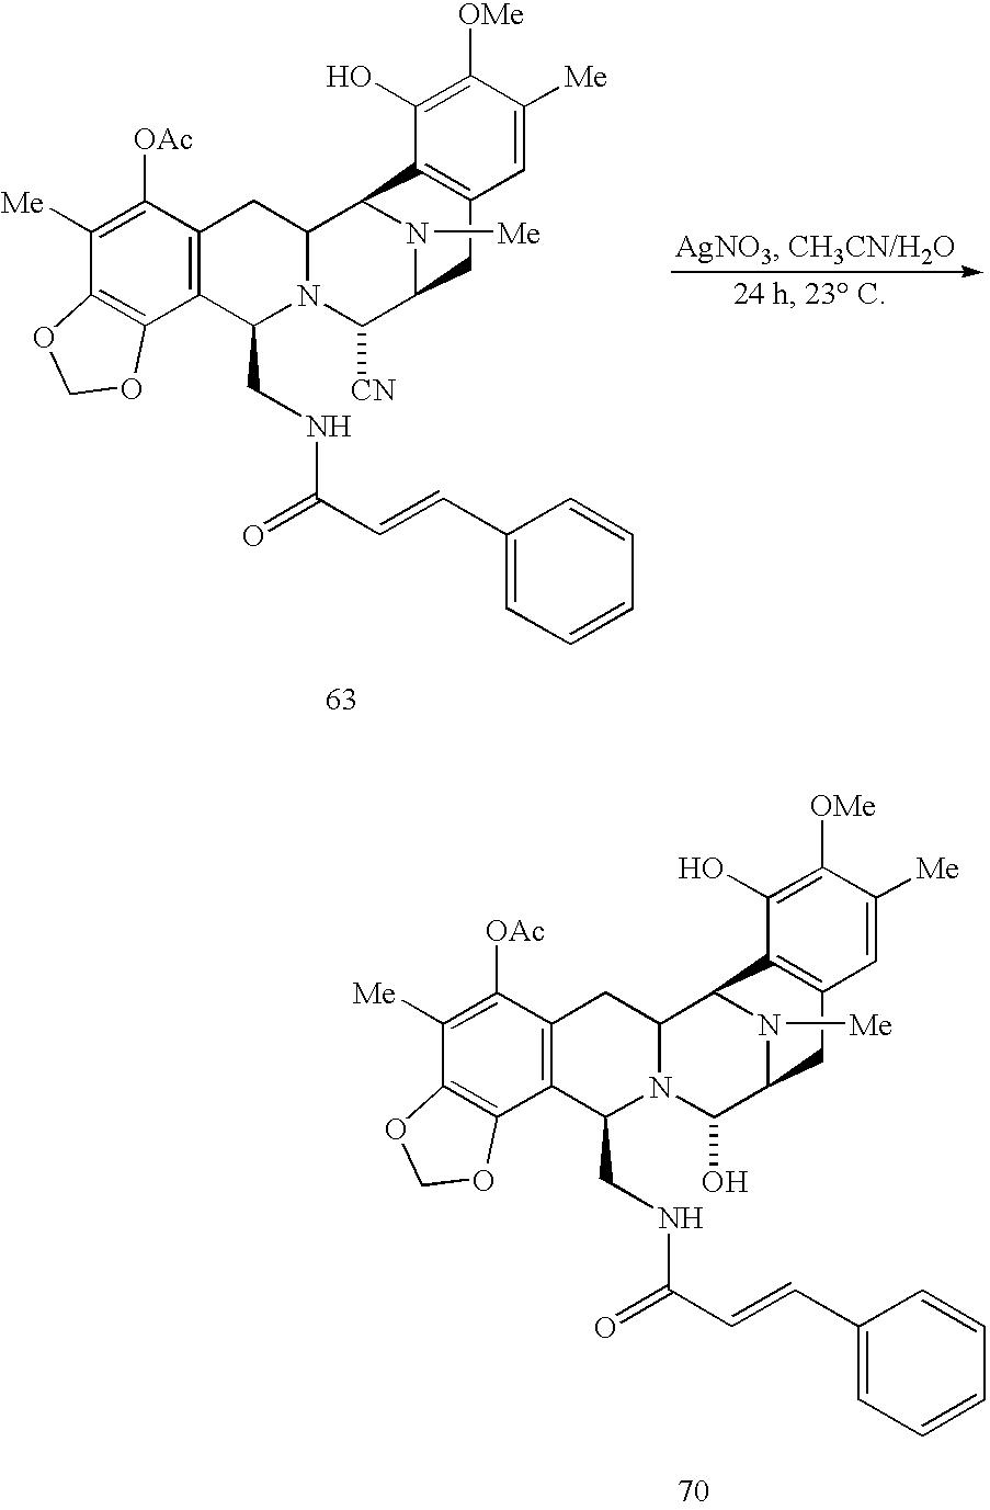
C12=C(C([OAc])=C([Me])C3=C1OCO3)CC1N(C2CNC(C=CC2=CC=CC=C2)=O)C([CN])C2N([Me])C1C1=C(C2)C=C([Me])C([OMe])=C1O.C12=C(C([OAc])=C([Me])C3=C1OCO3)CC1N(C2CNC(C=CC2=CC=CC=C2)=O)C(O)C2N([Me])C1C1=C(C2)C=C([Me])C([OMe])=C1O
